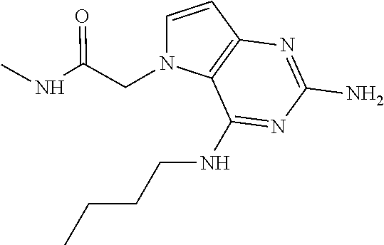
C1=CC2=C(N1CC(NC)=O)C(NCCCC)=NC(N)=N2
